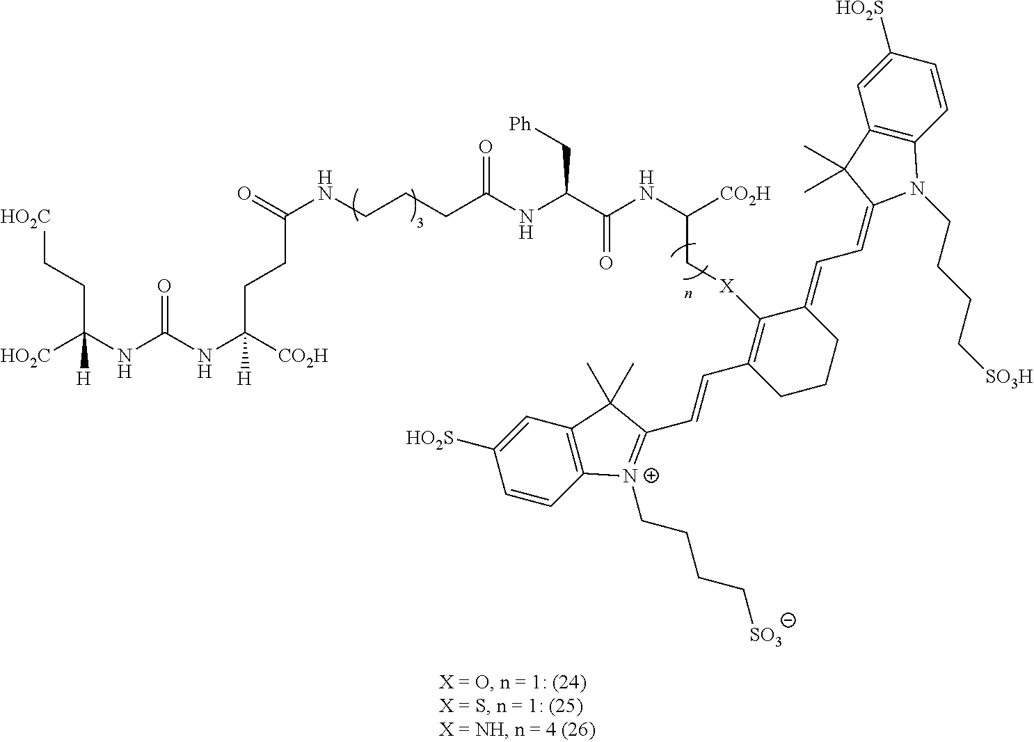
[HO2C]C(NC(NC([CO2H])(CCC(NCCCC(NC(C(NC([CO2H])C[X]C1=C(C=CC2=[N+](CCCC[SO3])C3=C(C2(C)C)C=C([HO2S])C=C3)CCCC1=CC=C1N(CCCC[SO3H])C2=C(C1(C)C)C=C([HO2S])C=C2)=O)C[Ph])=O)=O)[H])=O)(CC[HO2C])[H]
